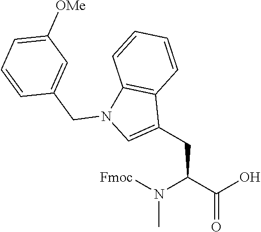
CN(C(C(=O)O)CC1=CN(CC2=CC([OMe])=CC=C2)C2=C1C=CC=C2)[Fmoc]
